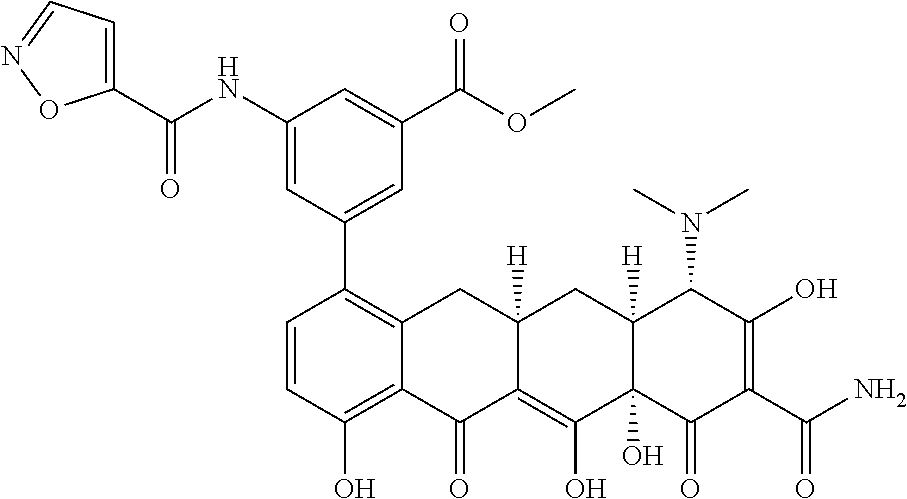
C1(NC(C2=CC=NO2)=O)=CC(C2=C3C(=C(O)C=C2)C(=O)C2=C(O)C4(O)C([H])(CC2([H])C3)C(N(C)C)C(O)=C(C(N)=O)C4=O)=CC(C(OC)=O)=C1
